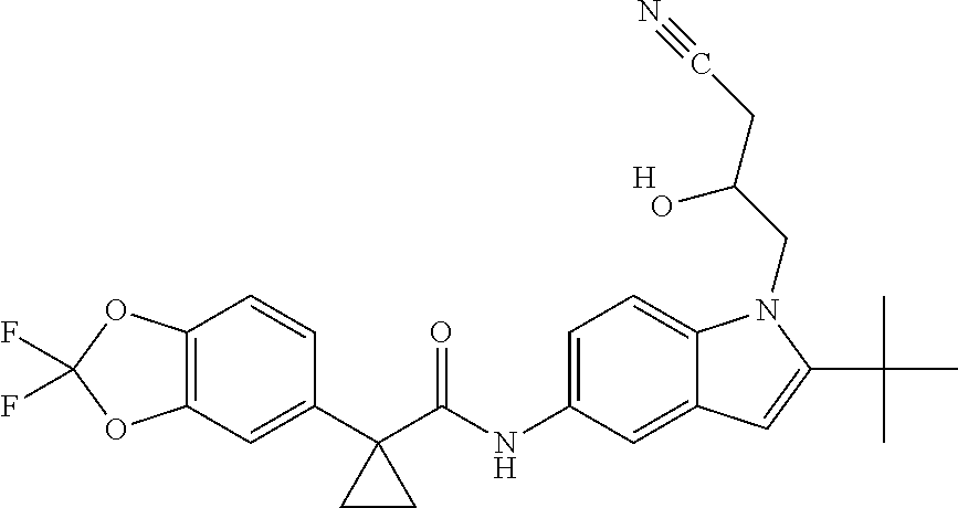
C12=C(C=C(C3(C(NC4=CC=C5C(=C4)C=C(C(C)(C)C)N5CC(O)CC#N)=O)CC3)C=C1)OC(F)(F)O2.[H]
